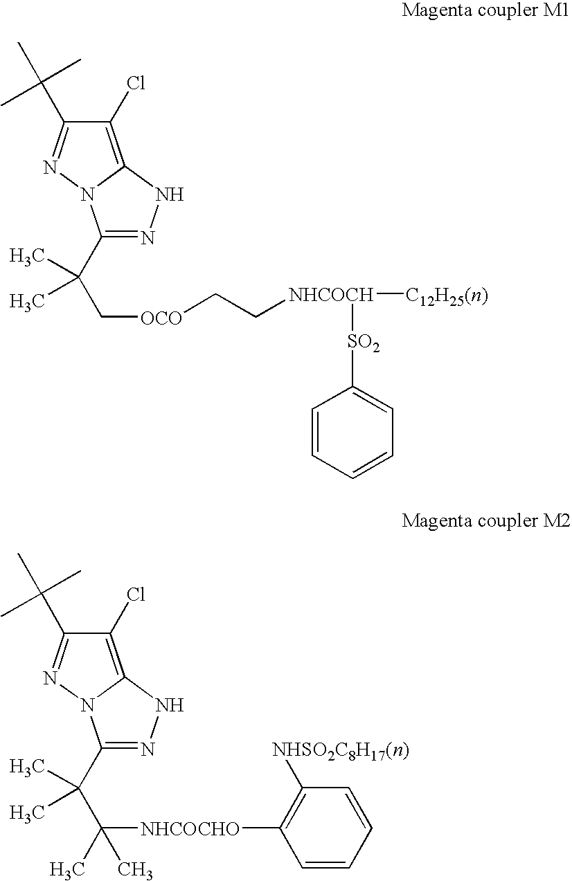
C1(Cl)=C2N(N=C1C(C)(C)C)C(C(C[OCO]CC[NHCOCH]([C12H25(n)])[SO2]C1=CC=CC=C1)(C)C)=NN2.C1(Cl)=C2N(N=C1C(C)(C)C)C(C(C([NHCOCHO]C1=C([NHSO2C8H17(n)])C=CC=C1)(C)C)(C)C)=NN2
